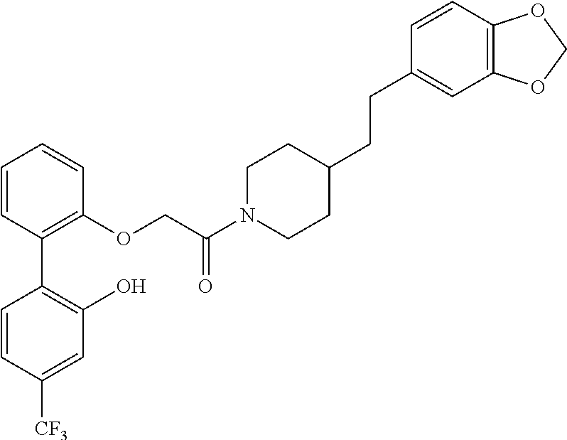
C1=CC(C2=C(O)C=C([CF3])C=C2)=C(OCC(N2CCC(CCC3=CC4=C(C=C3)OCO4)CC2)=O)C=C1
